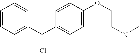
C1=CC=C(C(C2=CC=C(OCCN(C)C)C=C2)Cl)C=C1
